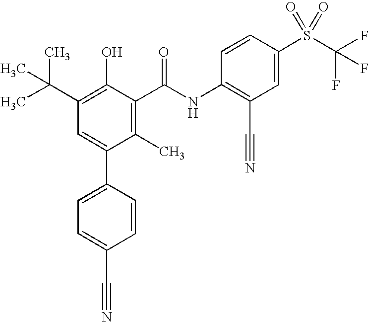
C1=C(C2=CC=C(C#N)C=C2)C(C)=C(C(NC2=C(C#N)C=C(S(C(F)(F)F)(=O)=O)C=C2)=O)C(O)=C1C(C)(C)C
